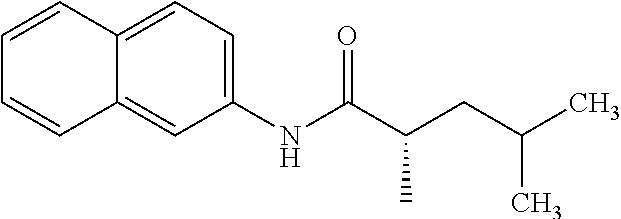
C1(NC(C(CC(C)C)C)=O)=CC=C2C(=C1)C=CC=C2
